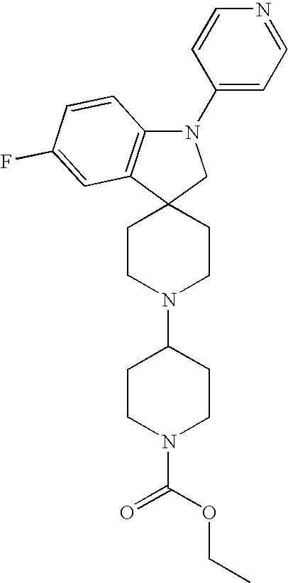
C1CN(C2CCN(C(OCC)=O)CC2)CCC12CN(C1=CC=NC=C1)C1=C2C=C(F)C=C1
